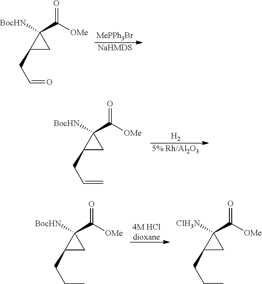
C1(CC=O)CC1([BocHN])C([OMe])=O.[MePPh3Br].[NaHMDS].C1(CC=C)CC1([BocHN])C([OMe])=O.[H2].[5% Rh/Al2O3].C1(CCC)CC1([BocHN])C([OMe])=O.[4M HCldioxane].C1(CCC)CC1([ClH3N])C([OMe])=O
